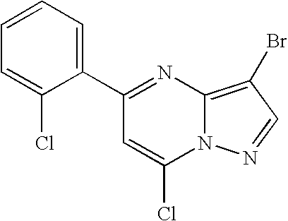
C1=CC=C(C2=NC3=C(Br)C=NN3C(Cl)=C2)C(Cl)=C1
